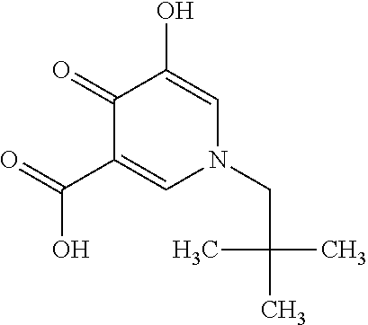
O=C(C1=CN(CC(C)(C)C)C=C(O)C1=O)O
